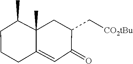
C1(=O)C=C2C(C)(C(C)CCC2)CC1C[CO2tBu]
